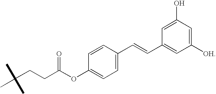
C(CCC(OC1=CC=C(C=CC2=CC([OH])=CC(O)=C2)C=C1)=O)(C)(C)C
